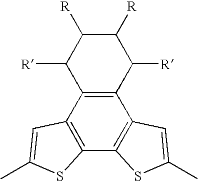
C1([R])C([R])C2=C(C([R])C1[R])C1=C(C3=C2C=C(C)S3)SC(C)=C1
